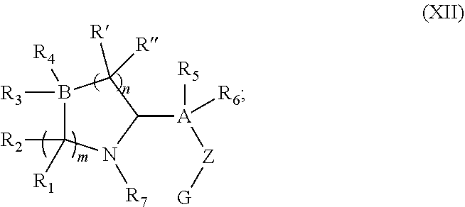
B1([R3])([R4])C([R2])([R1])N([R7])C([A]([Z][G])([R5])[R6])C1([R])[R]
